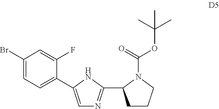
C1(Br)=CC=C(C2=CN=C(C3CCCN3C(OC(C)(C)C)=O)N2)C(F)=C1
